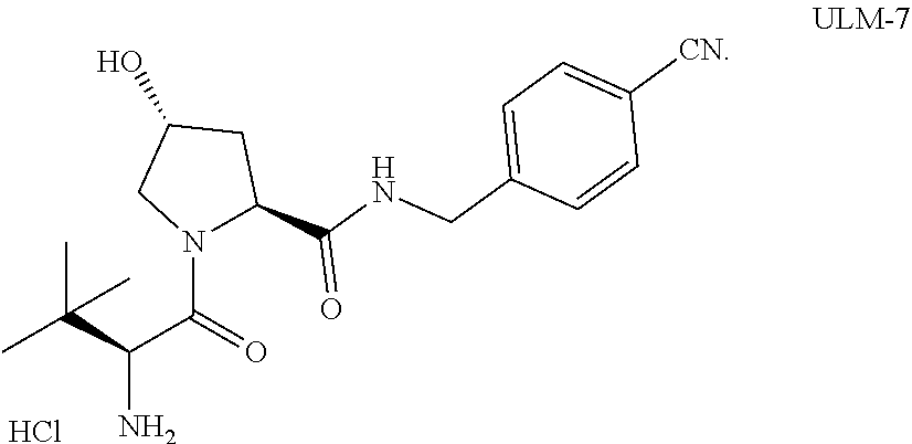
CC(C(C(=O)N1CC(O)CC1C(NCC1=CC=C([CN])C=C1)=O)N)(C)C.Cl
